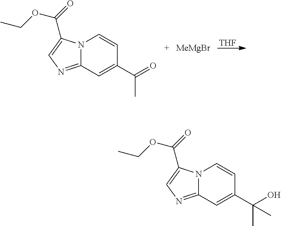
N12C(=NC=C1C(=O)OCC)C=C(C(=O)C)C=C2.[MeMgBr].[THF].N12C(=NC=C1C(=O)OCC)C=C(C(O)(C)C)C=C2
